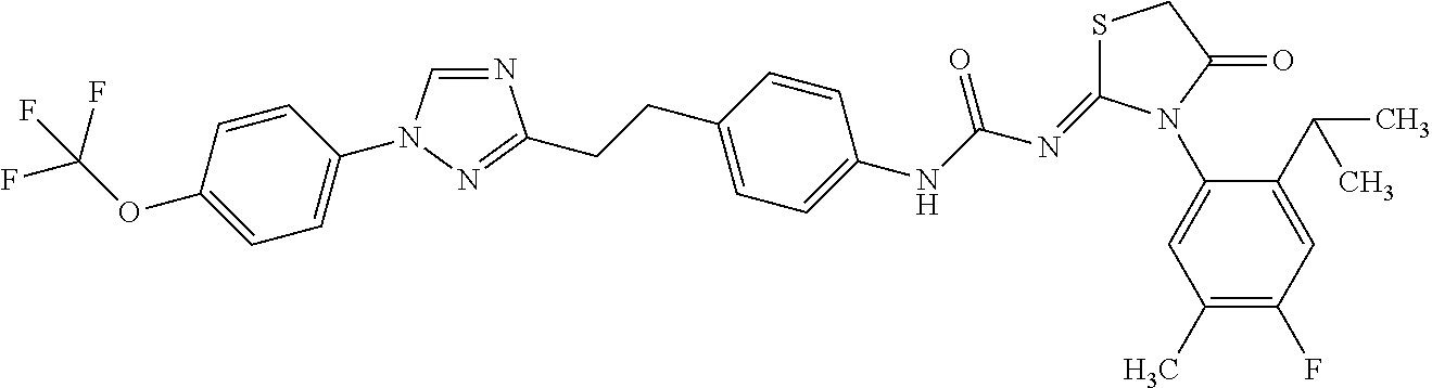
N1=CN(C2=CC=C(OC(F)(F)F)C=C2)N=C1CCC1=CC=C(NC(N=C2SCC(=O)N2C2=CC(C)=C(F)C=C2C(C)C)=O)C=C1
